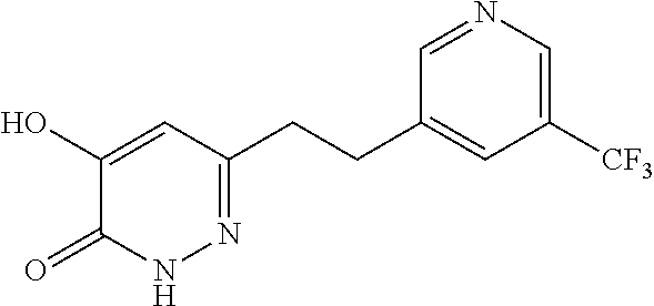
C1(O)=CC(CCC2=CC([CF3])=CN=C2)=NNC1=O
